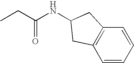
C1=CC=CC2=C1CC(NC(CC)=O)C2
